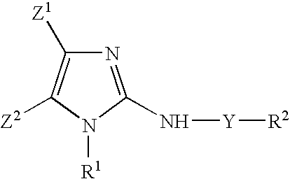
N1=C(N[Y][R2])N([R1])C([Z2])=C1[Z1]
